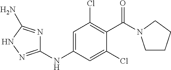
N(C1=CC(Cl)=C(C(=O)N2CCCC2)C(Cl)=C1)C1=NNC(N)=N1
